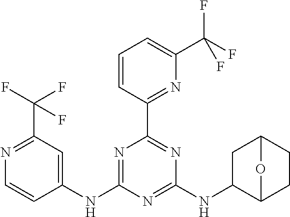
N1=C(NC2=CC(C(F)(F)F)=NC=C2)N=C(NC2C3CCC(C2)O3)N=C1C1=NC(C(F)(F)F)=CC=C1
